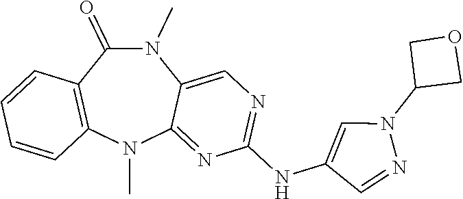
N1(C)C(=O)C2=C(N(C)C3=NC(NC4=CN(C5COC5)N=C4)=NC=C13)C=CC=C2
